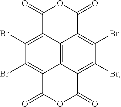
C1(Br)=C2C3=C4C(=C1Br)C(=O)OC(=O)C4=C(Br)C(Br)=C3C(=O)OC2=O
